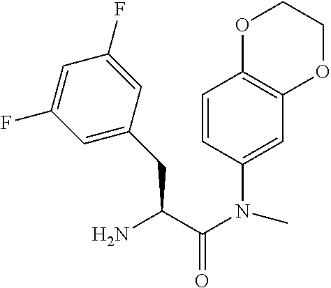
NC(C(N(C)C1=CC2=C(C=C1)OCCO2)=O)CC1=CC(F)=CC(F)=C1
